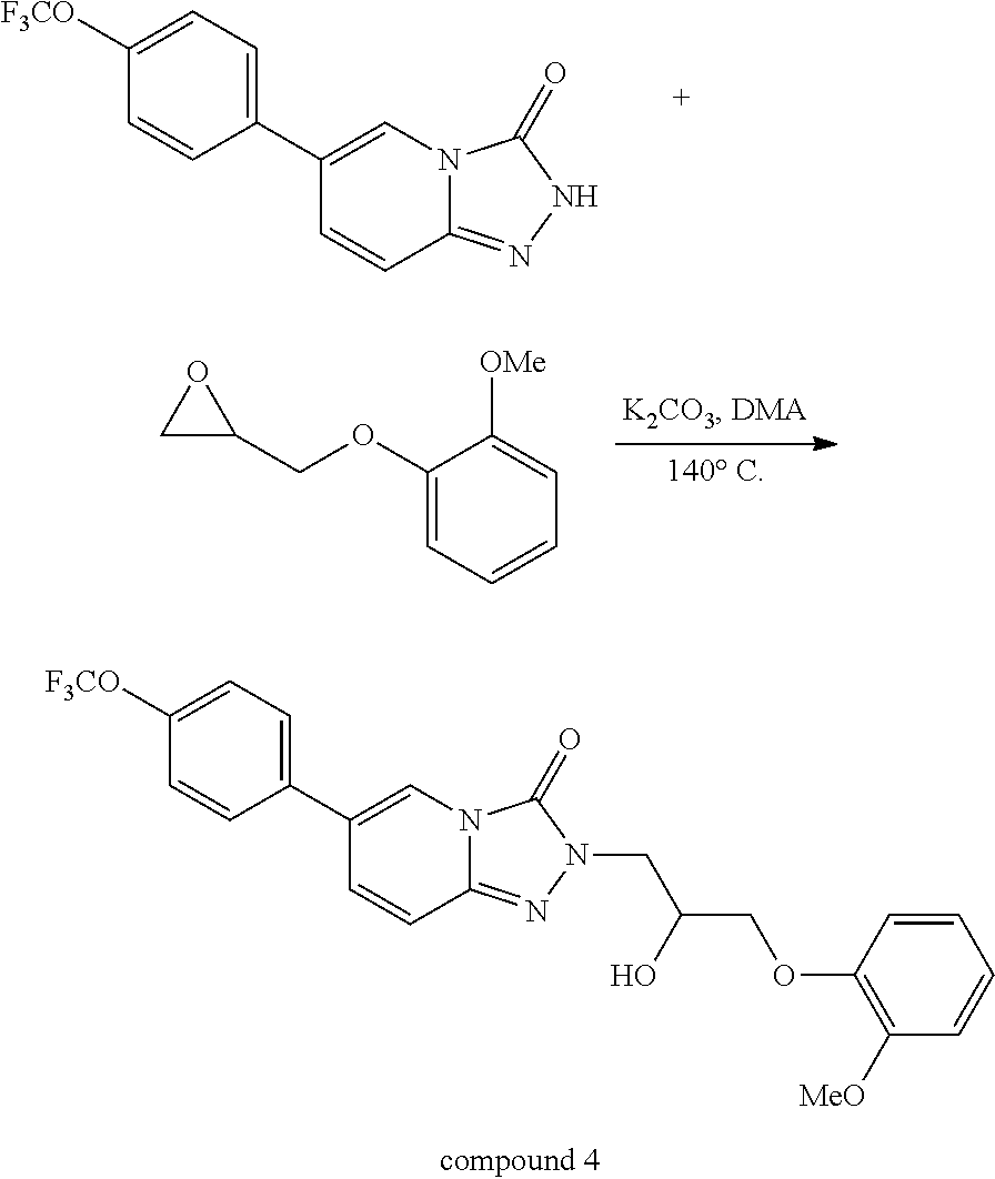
C1(C2=CC=C([F3CO])C=C2)=CN2C(=NNC2=O)C=C1.C1(OCC2OC2)=CC=CC=C1[OMe].C1(C2=CC=C([F3CO])C=C2)=CN2C(=NN(CC(COC3=C([MeO])C=CC=C3)O)C2=O)C=C1
